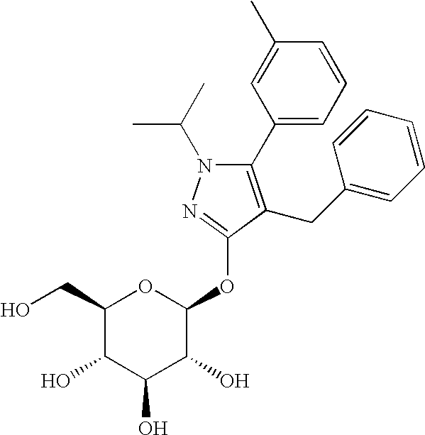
N1(C(C)C)C(C2=CC=CC(C)=C2)=C(CC2=CC=CC=C2)C(OC2OC(CO)C(O)C(O)C2O)=N1
